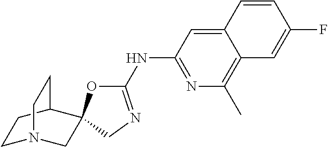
C1(NC2=NC(C)=C3C(=C2)C=CC(F)=C3)=NCC2(O1)CN1CCC2CC1
